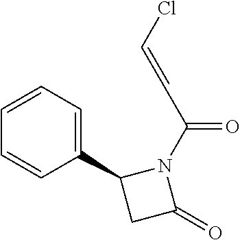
C1(C2CC(=O)N2C(C=CCl)=O)=CC=CC=C1
